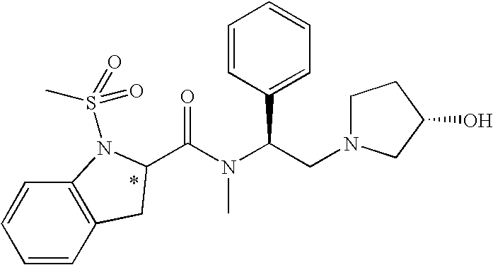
C(N(C(CN1CCC(O)C1)C1=CC=CC=C1)C)(=O)C1CC2=C(C=CC=C2)N1S(C)(=O)=O
